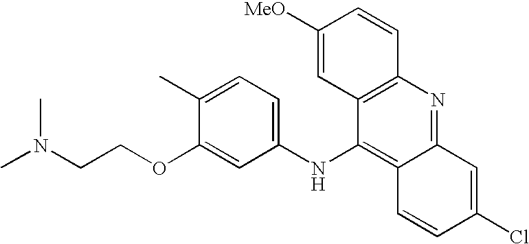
CN(CCOC1=CC(NC2=C3C(=NC4=C2C=C([MeO])C=C4)C=C(Cl)C=C3)=CC=C1C)C
